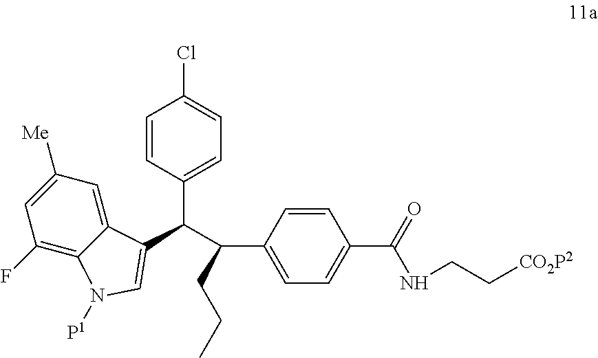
C1=CC(C(C(C2=CC=C(C(=O)NCC[CO2P2])C=C2)CCC)C2=CN([P1])C3=C(F)C=C([Me])C=C32)=CC=C1Cl
